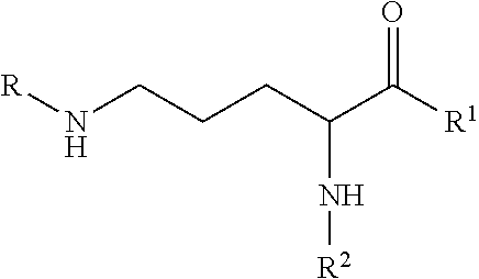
[R]NCCCC(C([R1])=O)N[R2]
